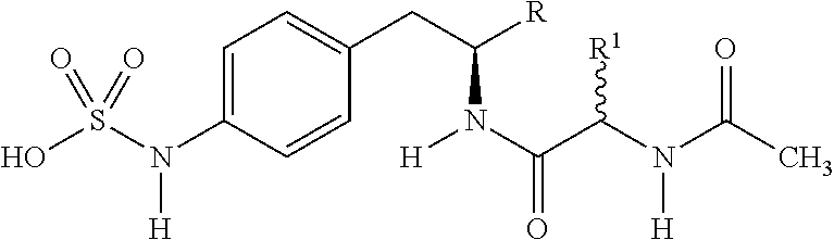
C1=C(N(S(O)(=O)=O)[H])C=CC(CC([R])N([H])C(C(N(C(C)=O)[H])[R1])=O)=C1
